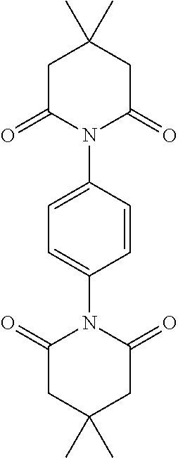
C1C(=O)N(C2=CC=C(N3C(=O)CC(C)(C)CC3=O)C=C2)C(=O)CC1(C)C
